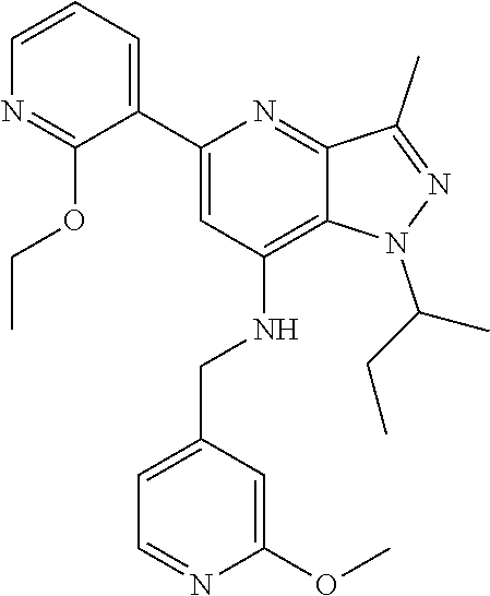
C(CC)(C)N1C2=C(NCC3=CC=NC(OC)=C3)C=C(C3=CC=CN=C3OCC)N=C2C(C)=N1
